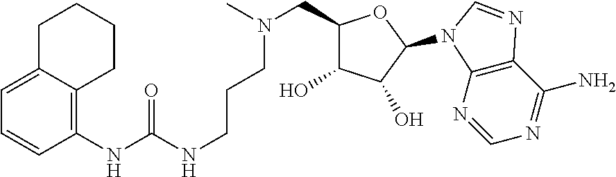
C12=C(N=CN=C1N)N(C1C(O)C(O)C(CN(C)CCCNC(NC3=C4C(=CC=C3)CCCC4)=O)O1)C=N2
